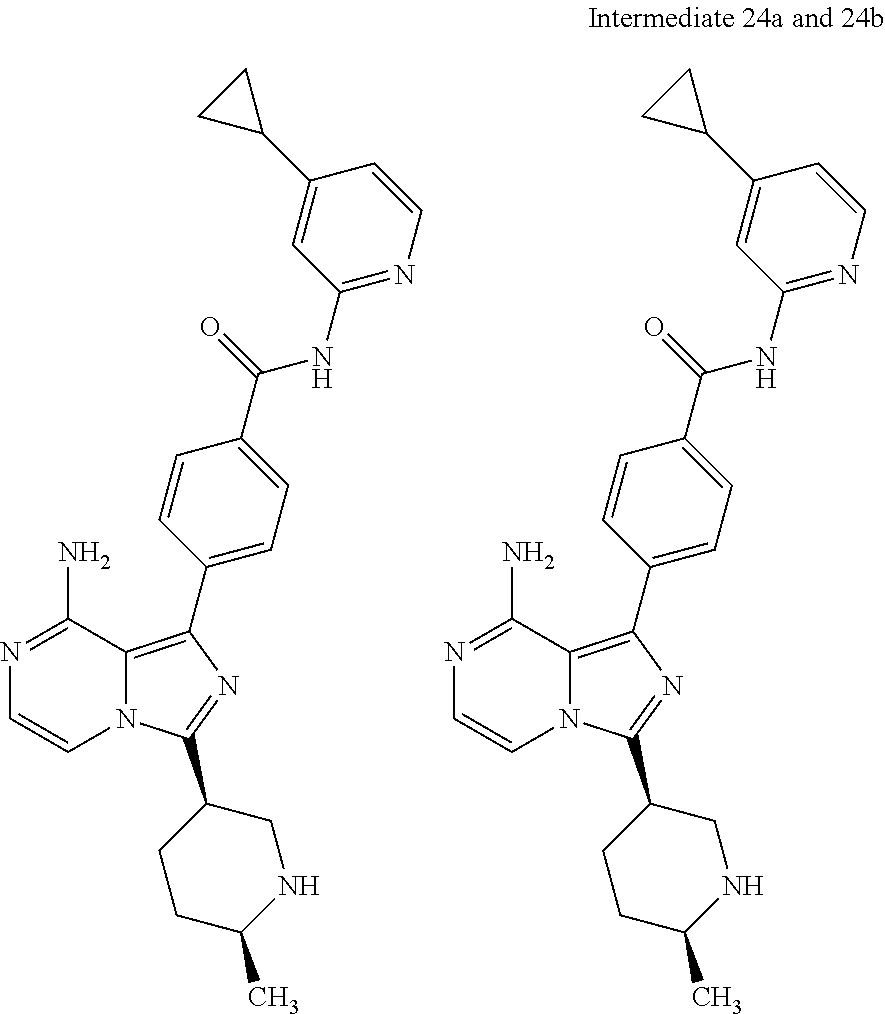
C1(C2=NC(C3=CC=C(C(=O)NC4=NC=CC(C5CC5)=C4)C=C3)=C3N2C=CN=C3N)CCC(C)NC1.C1(C2=NC(C3=CC=C(C(=O)NC4=NC=CC(C5CC5)=C4)C=C3)=C3N2C=CN=C3N)CCC(C)NC1
